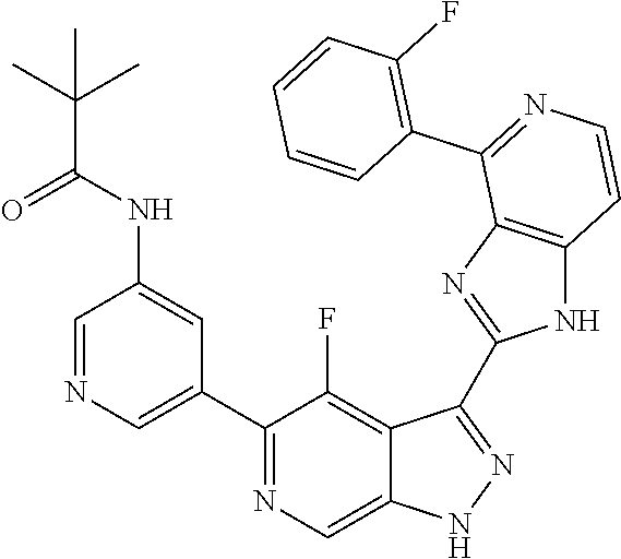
C1=NC=C(C2=NC=C3C(=C2F)C(C2=NC4=C(N2)C=CN=C4C2=C(F)C=CC=C2)=NN3)C=C1NC(C(C)(C)C)=O
